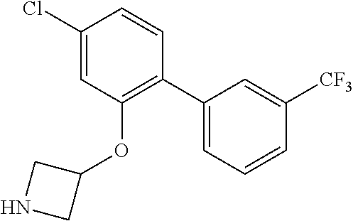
C1(C2=C(OC3CNC3)C=C(Cl)C=C2)=CC=CC([CF3])=C1
